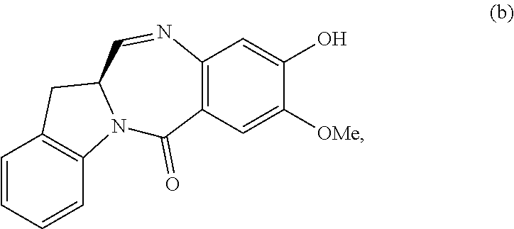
C1=CC=CC2=C1CC1N2C(=O)C2=C(N=C1)C=C(O)C([OMe])=C2
